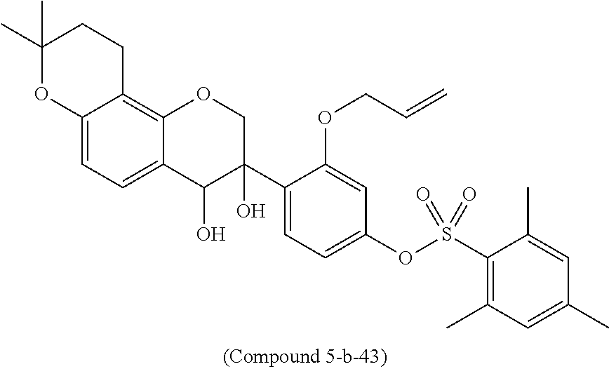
C1(C2(O)COC3=C4C(=CC=C3C2O)OC(C)(C)CC4)=CC=C(OS(C2=C(C)C=C(C)C=C2C)(=O)=O)C=C1OCC=C
